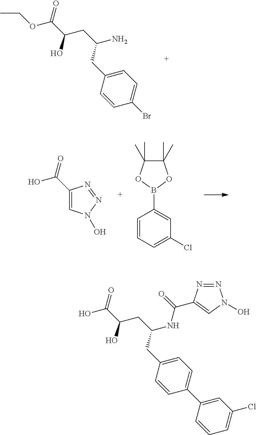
CCOC(C(CC(N)CC1=CC=C(Br)C=C1)O)=O.C1(C(=O)O)=CN(O)N=N1.C1=CC=C(Cl)C=C1B1OC(C)(C)C(C)(C)O1.OC(C(CC(NC(=O)C1=CN(O)N=N1)CC1=CC=C(C2=CC(Cl)=CC=C2)C=C1)O)=O
